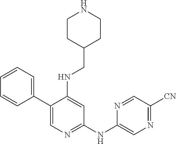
C1(C2=CC=CC=C2)=CN=C(NC2=CN=C([CN])C=N2)C=C1NCC1CCNCC1
